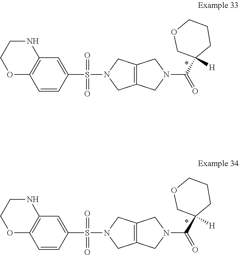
C12=C(C=CC(S(N3CC4=C(C3)CN(C(C3([H])CCCOC3)=O)C4)(=O)=O)=C1)OCCN2.C12=C(C=CC(S(N3CC4=C(C3)CN(C(C3([H])CCCOC3)=O)C4)(=O)=O)=C1)OCCN2
